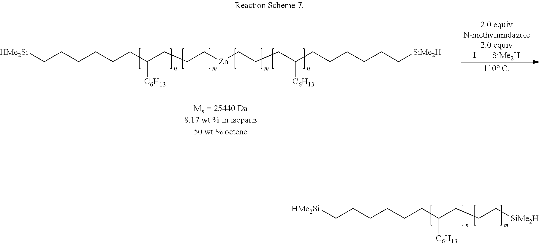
I[SiMe2H].[HMe2Si]CCCCCCC(CCC[Zn]CCCC([C6H13])CCCCCC[SiMe2H])[C6H13].[HMe2Si]CCCCCCC(CCC[SiMe2H])[C6H13]
